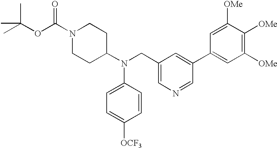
N1(C(OC(C)(C)C)=O)CCC(N(CC2=CN=CC(C3=CC([OMe])=C([OMe])C([OMe])=C3)=C2)C2=CC=C([OCF3])C=C2)CC1
